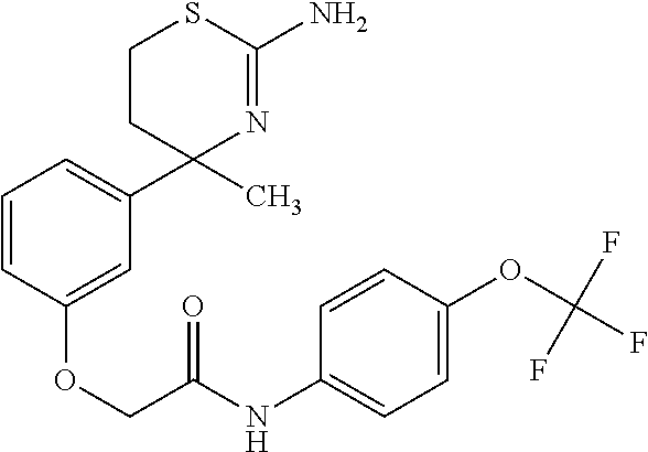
C1=CC(OCC(NC2=CC=C(OC(F)(F)F)C=C2)=O)=CC(C2(C)N=C(N)SCC2)=C1
